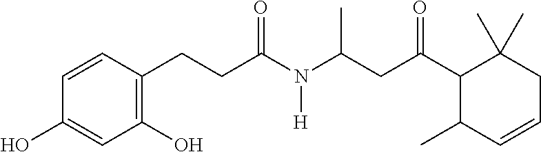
C1=CC(CCC(N(C(CC(C2C(C)C=CCC2(C)C)=O)C)[H])=O)=C(O)C=C1O
